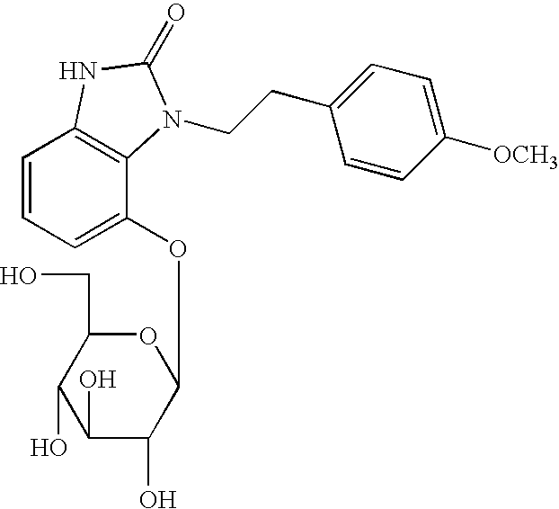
C1=CC=C(OC2OC(CO)C(O)C(O)C2O)C2=C1NC(=O)N2CCC1=CC=C([OCH3])C=C1
